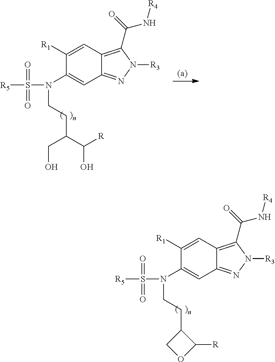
[R5]S(=O)(=O)N(CCC(C(O)[R])CO)C1=CC2=NN([R3])C(C(N[R4])=O)=C2C=C1[R1].[R5]S(=O)(=O)N(CCC1COC1[R])C1=CC2=NN([R3])C(C(N[R4])=O)=C2C=C1[R1]
